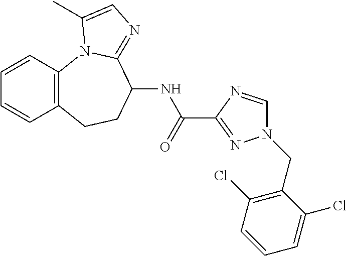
C1=CC2=C(C=C1)CCC(NC(C1=NN(CC3=C(Cl)C=CC=C3Cl)C=N1)=O)C1=NC=C(C)N21
